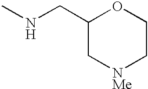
C1(CNC)C[NMe]CCO1
